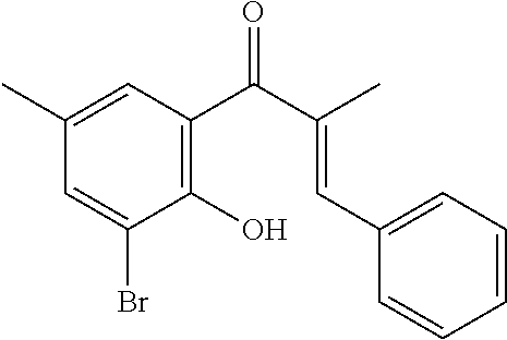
C1=C(Br)C(O)=C(C(=O)C(=CC2=CC=CC=C2)C)C=C1C
